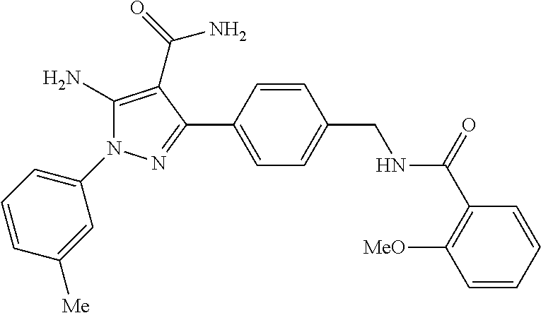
C1(N2C(N)=C(C(=O)N)C(C3=CC=C(CNC(C4=C([MeO])C=CC=C4)=O)C=C3)=N2)=CC=CC([Me])=C1
